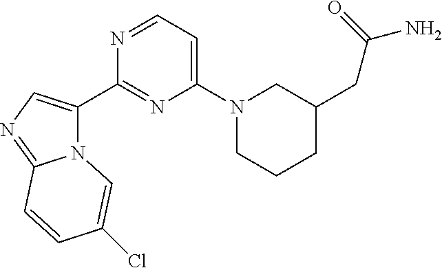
N12C(C3=NC(N4CCCC(CC(N)=O)C4)=CC=N3)=CN=C1C=CC(Cl)=C2
